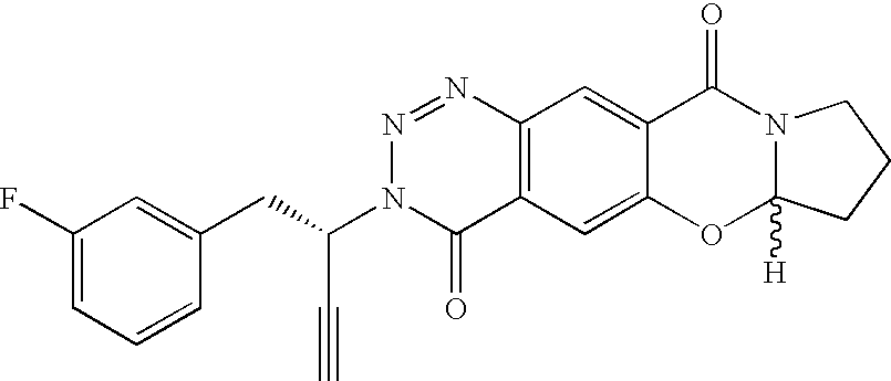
C1(F)=CC=CC(CC(N2C(=O)C3=C(N=N2)C=C2C(=C3)OC3([H])N(C2=O)CCC3)C#C)=C1
